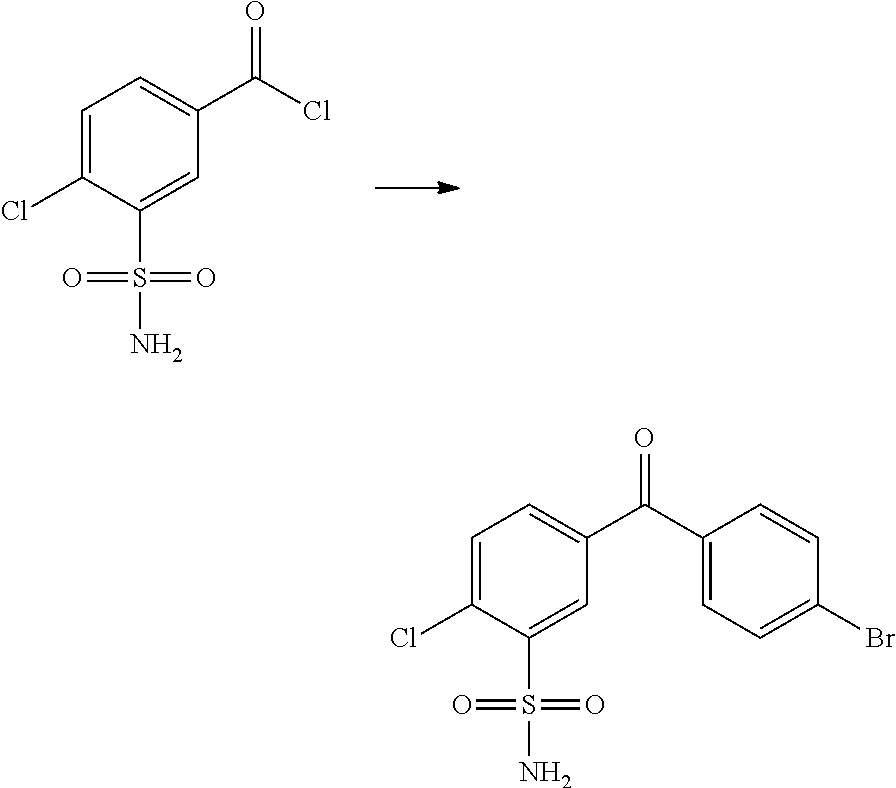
C1=C(Cl)C(S(N)(=O)=O)=CC(C(Cl)=O)=C1.C1=C(Cl)C(S(N)(=O)=O)=CC(C(C2=CC=C(Br)C=C2)=O)=C1
